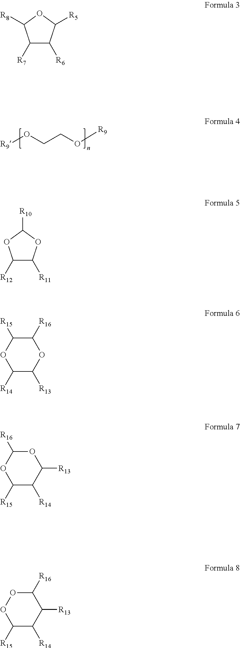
[R9]OCCO[R9].C1([R7])C([R6])C([R5])OC1[R8].C1([R12])C([R11])OC([R10])O1.C1([R16])C([R15])OC([R14])C([R13])O1.O1C([R16])OC([R15])C([R14])C1[R13].C1([R16])OOC([R15])C([R14])C1[R13]
